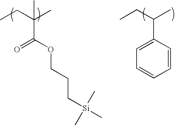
CCC(C)(C)C(OCCC[Si](C)(C)C)=O.CCC(C)C1=CC=CC=C1
